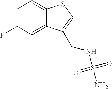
C1=C(F)C=C2C(=C1)SC=C2CNS(=O)(=O)N
